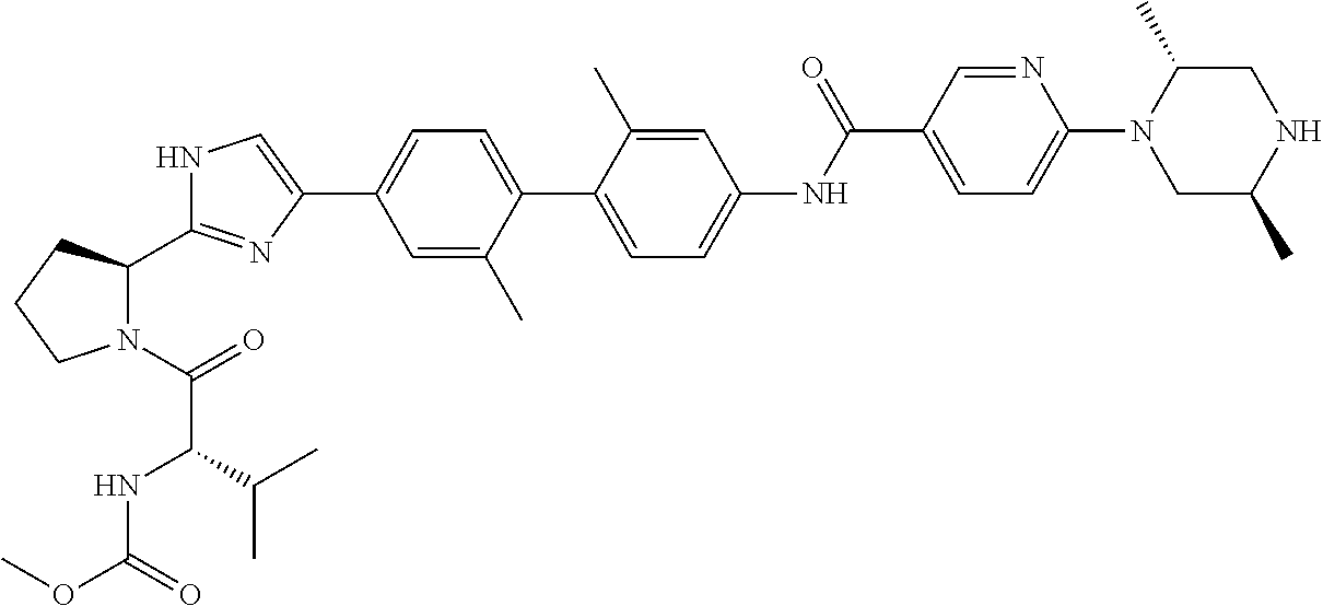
C1=C(C)C(C2=CC=C(NC(C3=CC=C(N4CC(C)NCC4C)N=C3)=O)C=C2C)=CC=C1C1=CNC(C2N(C(=O)C(NC(OC)=O)C(C)C)CCC2)=N1
